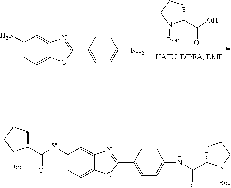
C1(C(O)=O)CCCN1[Boc].C1(N)=CC=C2C(=C1)N=C(C1=CC=C(N)C=C1)O2.C1(NC(C2CCCN2[Boc])=O)=CC=C2C(=C1)N=C(C1=CC=C(NC(C3CCCN3[Boc])=O)C=C1)O2
